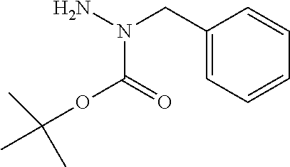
C1(CN(C(=O)OC(C)(C)C)N)=CC=CC=C1
